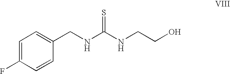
C1(CNC(NCCO)=S)=CC=C(F)C=C1
